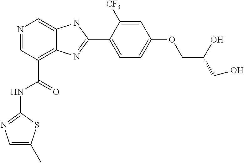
N1=CC(C(=O)NC2=NC=C(C)S2)=C2C(=C1)NC(C1=CC=C(OCC(CO)O)C=C1[CF3])=N2
